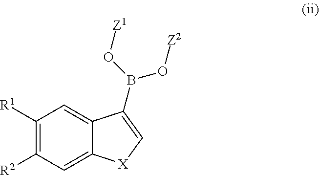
C1([R1])=C([R2])C=C2C(=C1)C(B(O[Z1])O[Z2])=C[X]2
